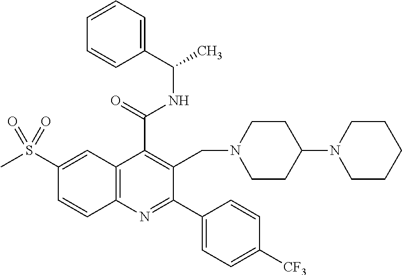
C1(C(=O)NC(C)C2=CC=CC=C2)=C(CN2CCC(N3CCCCC3)CC2)C(C2=CC=C([CF3])C=C2)=NC2=C1C=C(S(C)(=O)=O)C=C2
